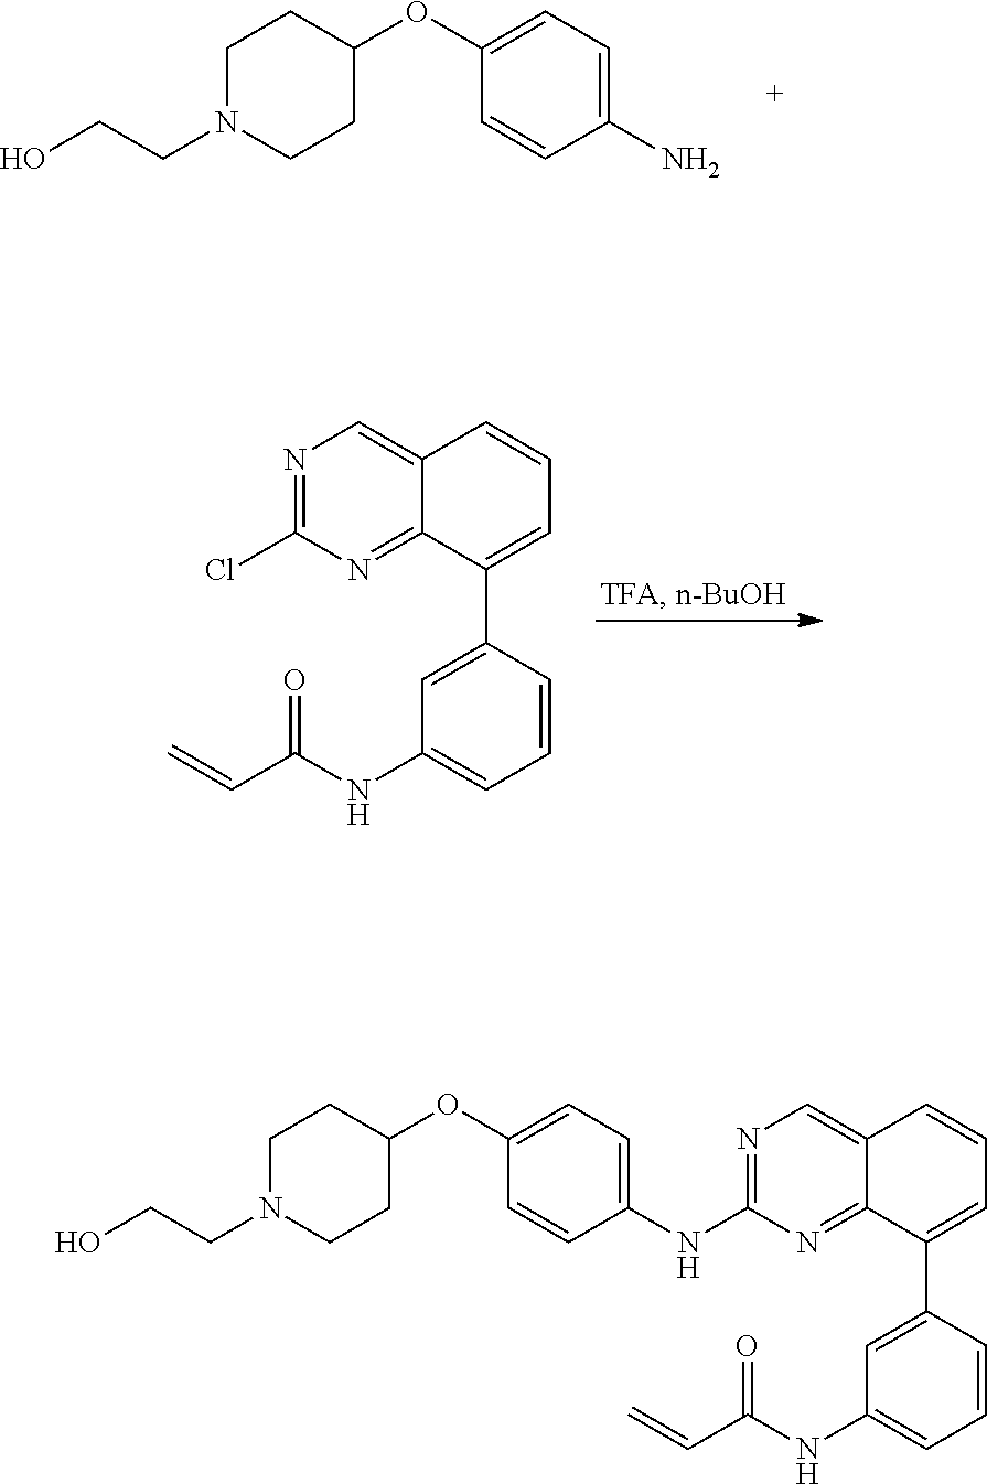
C1N(CCO)CCC(OC2=CC=C(N)C=C2)C1.N1=C(Cl)N=C2C(=C1)C=CC=C2C1=CC(NC(C=C)=O)=CC=C1.N1=C(NC2=CC=C(OC3CCN(CCO)CC3)C=C2)N=C2C(=C1)C=CC=C2C1=CC(NC(C=C)=O)=CC=C1
